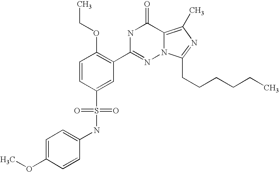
C1=CC(S(NC2=CC=C(OC)C=C2)(=O)=O)=CC(C2=NN3C(=C(C)N=C3CCCCCC)C(=O)N2)=C1OCC
